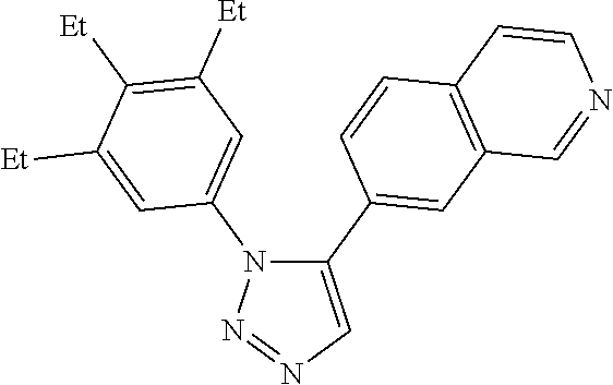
C1(C2=CC3=C(C=C2)C=CN=C3)=CN=NN1C1=CC([Et])=C([Et])C([Et])=C1
